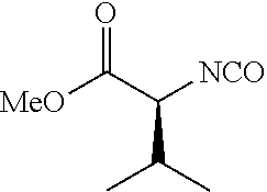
[MeO]C(C([NCO])C(C)C)=O
